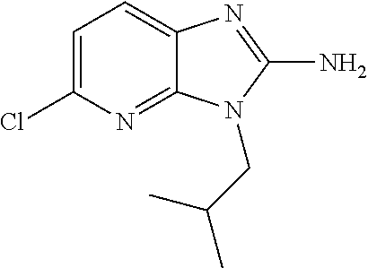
C1=C(Cl)N=C2C(=C1)N=C(N)N2CC(C)C
